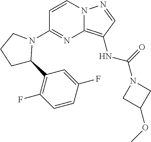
N12C(=C(NC(N3CC(OC)C3)=O)C=N1)N=C(N1C(C3=C(F)C=CC(F)=C3)CCC1)C=C2
